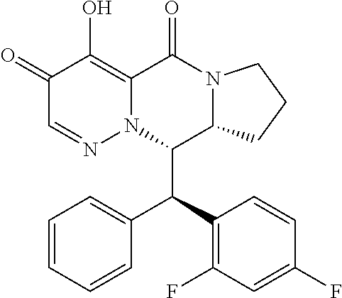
C1(=O)C=NN2C(=C1O)C(=O)N1C(C2C(C2=C(F)C=C(F)C=C2)C2=CC=CC=C2)CCC1
